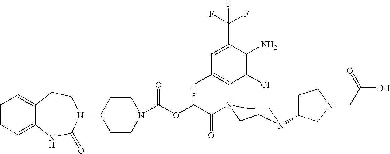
C12=CC=CC=C1NC(=O)N(C1CCN(C(OC(C(=O)N3CCN(C4CCN(CC(O)=O)C4)CC3)CC3=CC(Cl)=C(N)C(C(F)(F)F)=C3)=O)CC1)CC2
